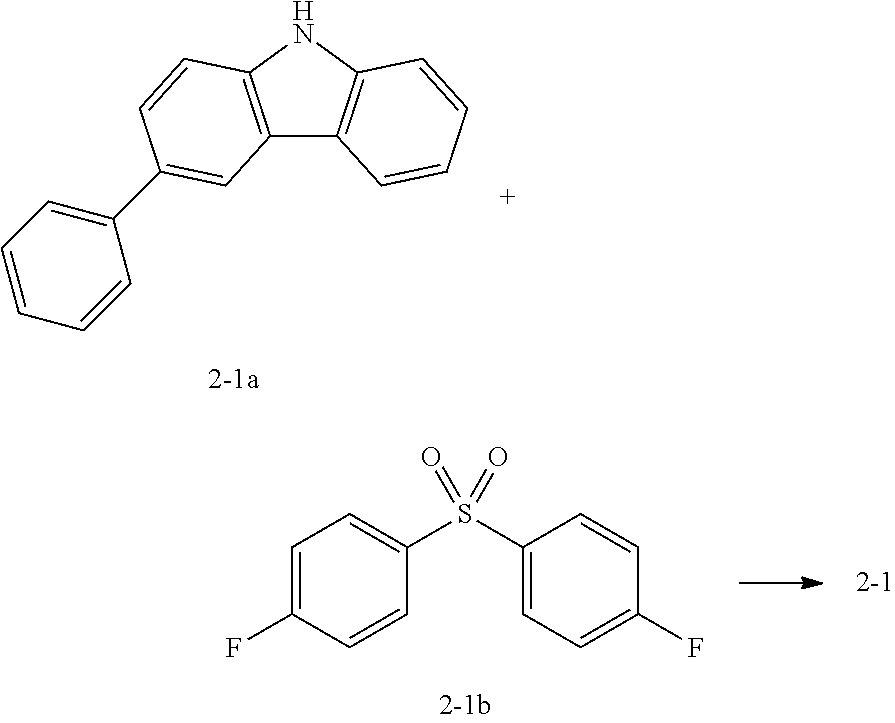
C12=C(NC3=C1C=CC=C3)C=CC(C1=CC=CC=C1)=C2.C1(S(C2=CC=C(F)C=C2)(=O)=O)=CC=C(F)C=C1
